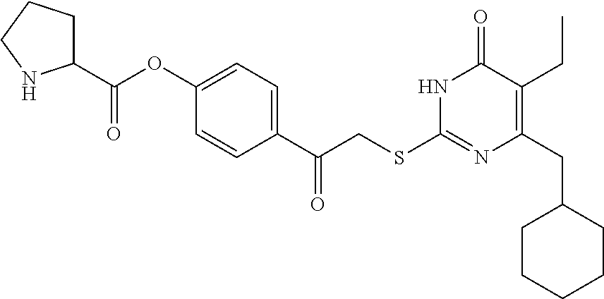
N1C(SCC(C2=CC=C(OC(C3CCCN3)=O)C=C2)=O)=NC(CC2CCCCC2)=C(CC)C1=O
